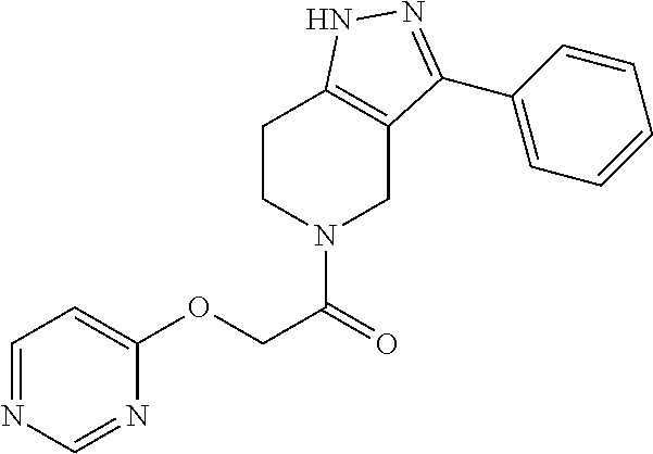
C1CN(C(=O)COC2=CC=NC=N2)CC2=C1NN=C2C1=CC=CC=C1
